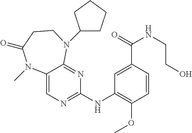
C1(NC2=C(OC)C=CC(C(=O)NCCO)=C2)=NC=C2C(=N1)N(C1CCCC1)CCC(=O)N2C
